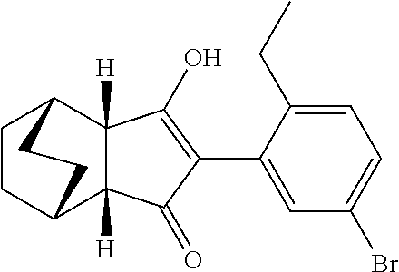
C1(=O)C(C2=CC(Br)=CC=C2CC)=C(O)C2([H])C1([H])C1CCC2CC1
